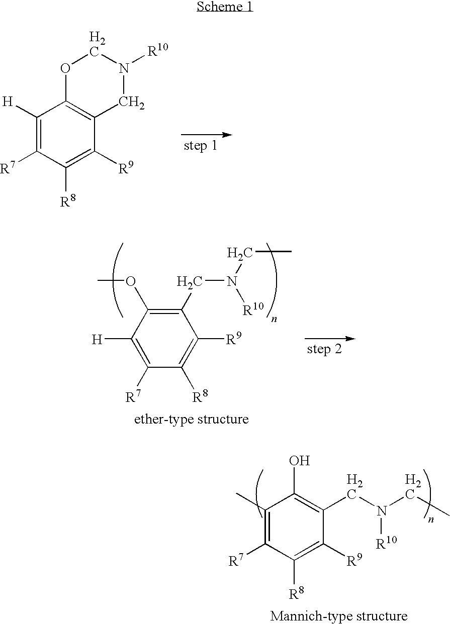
C1([H])=C([R7])C([R8])=C([R9])C2=C1OCN([R10])C2.C1(CN([R10])CC)=C(OC)C([H])=C([R7])C([R8])=C1[R9].C1(C)=C([R7])C([R8])=C([R9])C(CN([R10])CC)=C1O
